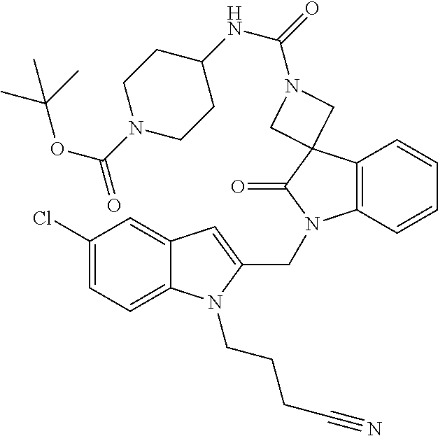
C12=C(C=CC=C1)N(CC1=CC3=CC(Cl)=CC=C3N1CCCC#N)C(=O)C21CN(C(=O)NC2CCN(C(=O)OC(C)(C)C)CC2)C1
